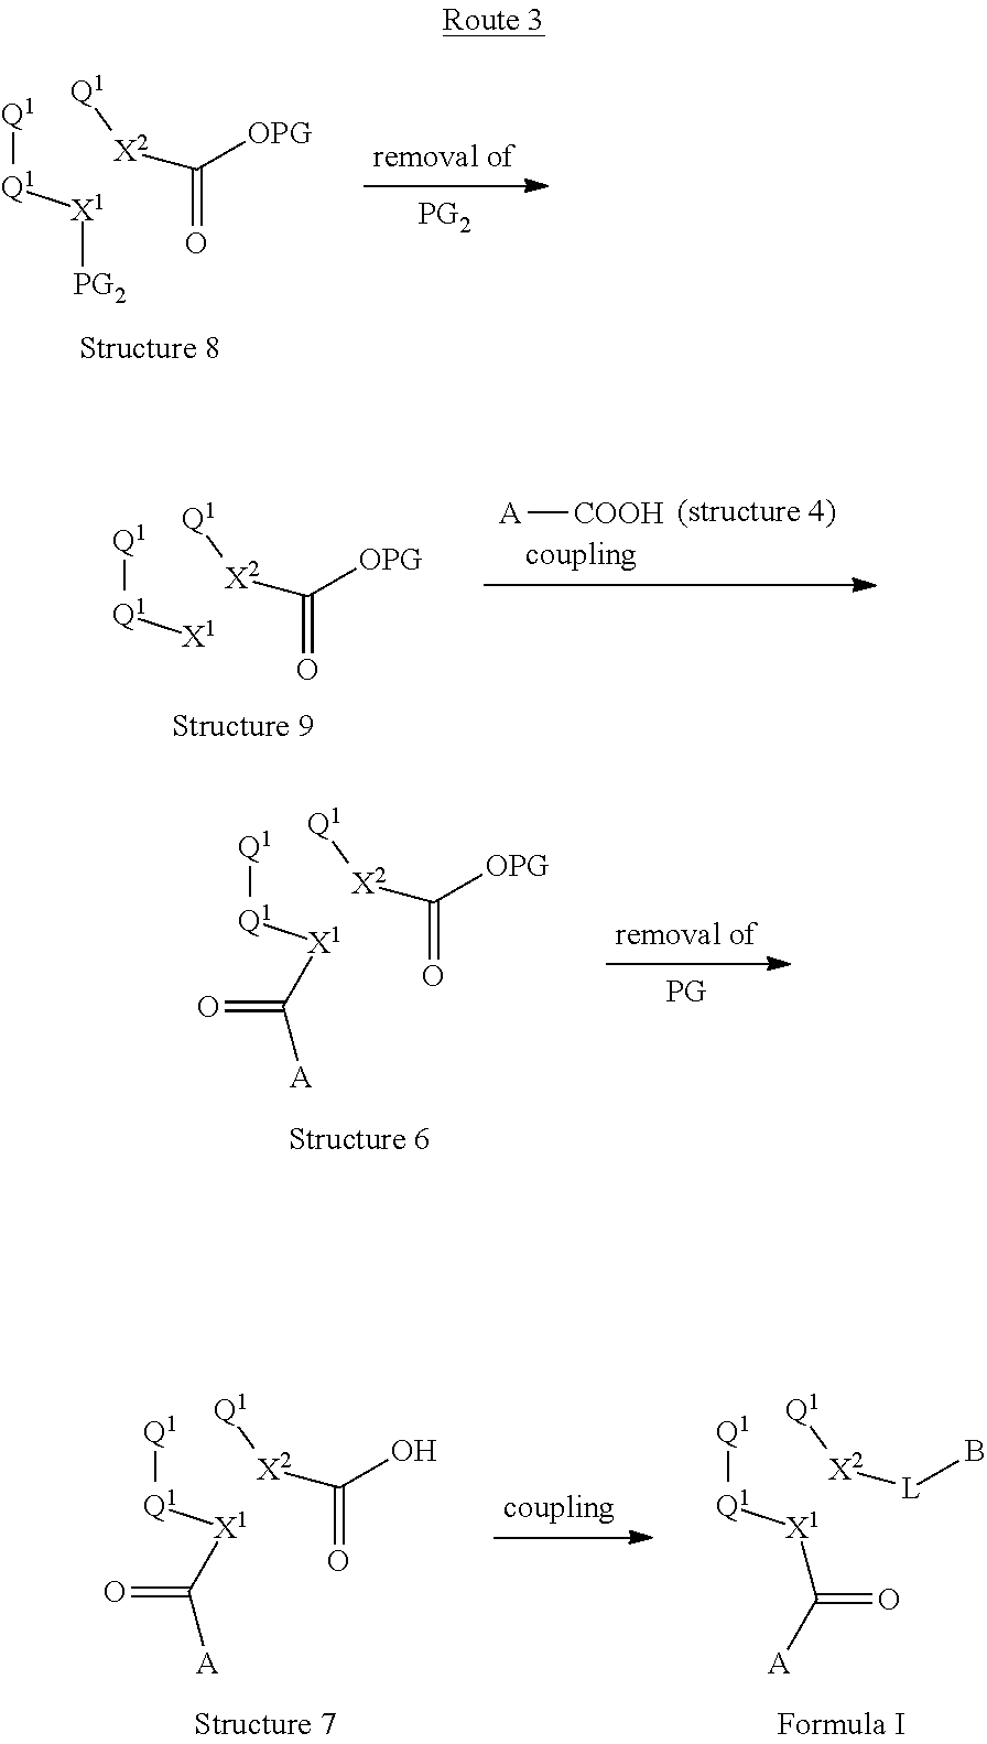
[Q1][Q1][X1][PG2].[X2]([Q1])C([OPG])=O.[X2]([Q1])C(O)=O.[Q1][Q1][X1]C([A])=O.[X2]([Q1])[L]B.[Q1][Q1][X1]C([A])=O.[Q1][Q1][X1].[X2]([Q1])C([OPG])=O.[A][COOH].[X2]([Q1])C([OPG])=O.[Q1][Q1][X1]C([A])=O
